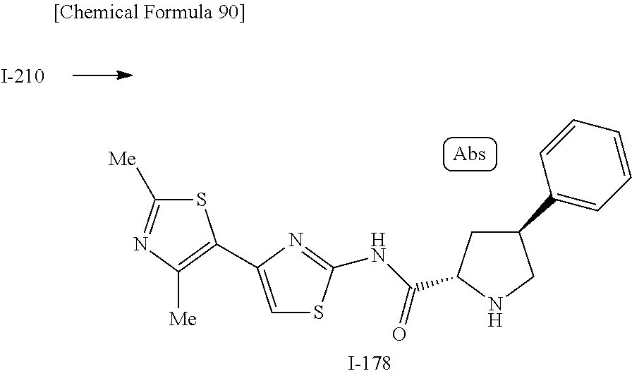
S1C([Me])=NC([Me])=C1C1=CSC(NC(=O)C2CC(C3=CC=CC=C3)CN2)=N1
